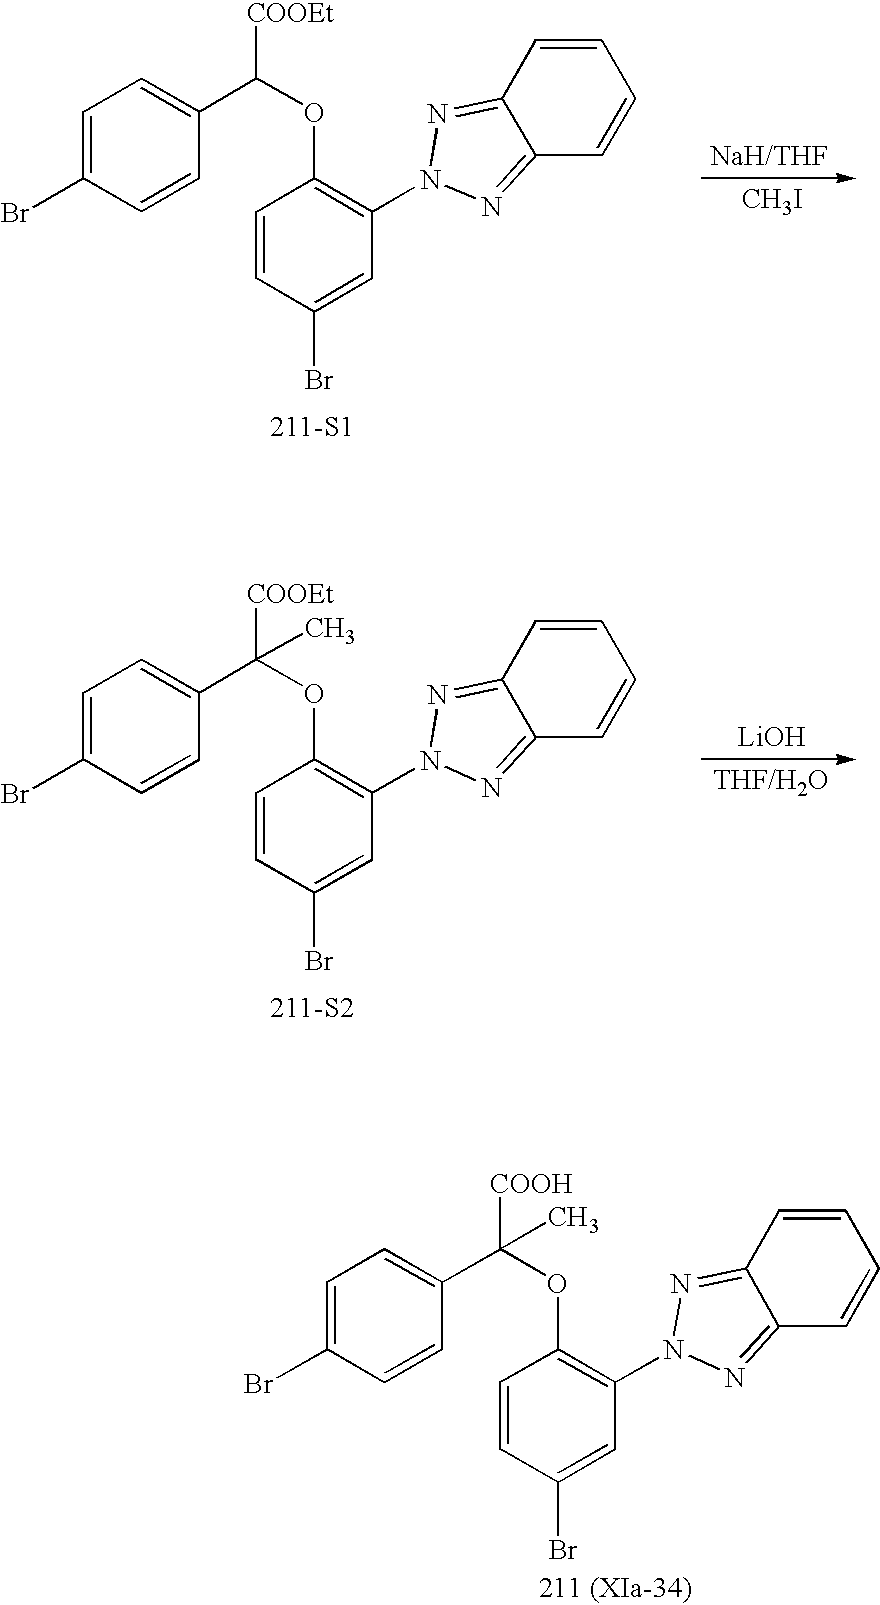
C1=CC(Br)=CC(N2N=C3C(=N2)C=CC=C3)=C1OC([COOH])(C1=CC=C(Br)C=C1)C.[211 (XIa-34)].C1=CC(Br)=CC(N2N=C3C(=N2)C=CC=C3)=C1OC([COOEt])C1=CC=C(Br)C=C1.[211-S1].[NaH/THF].[CH3I].C1=CC(Br)=CC(N2N=C3C(=N2)C=CC=C3)=C1OC([COOEt])(C1=CC=C(Br)C=C1)C.[211-S2].[LiOH].[THF/H2O]
